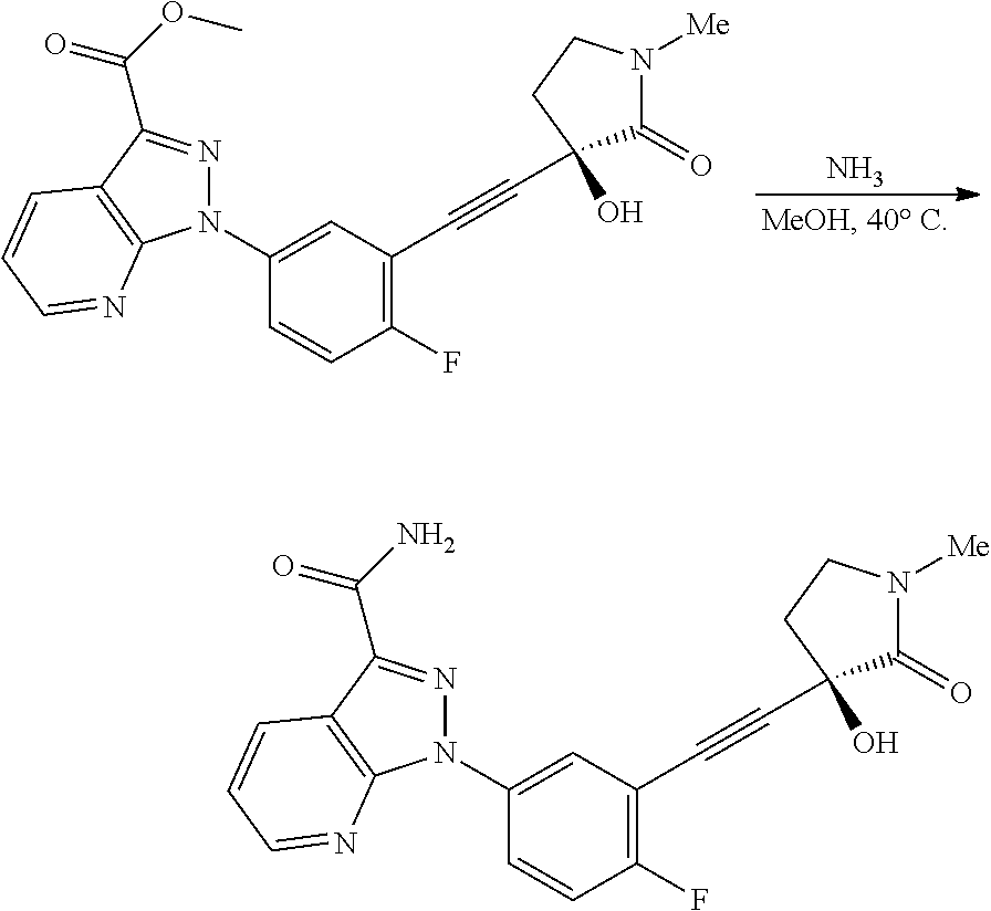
C1(N2N=C(C(OC)=O)C3=C2N=CC=C3)=CC(C#CC2(O)C(=O)N([Me])CC2)=C(F)C=C1.N.C1(N2N=C(C(N)=O)C3=C2N=CC=C3)=CC(C#CC2(O)C(=O)N([Me])CC2)=C(F)C=C1
